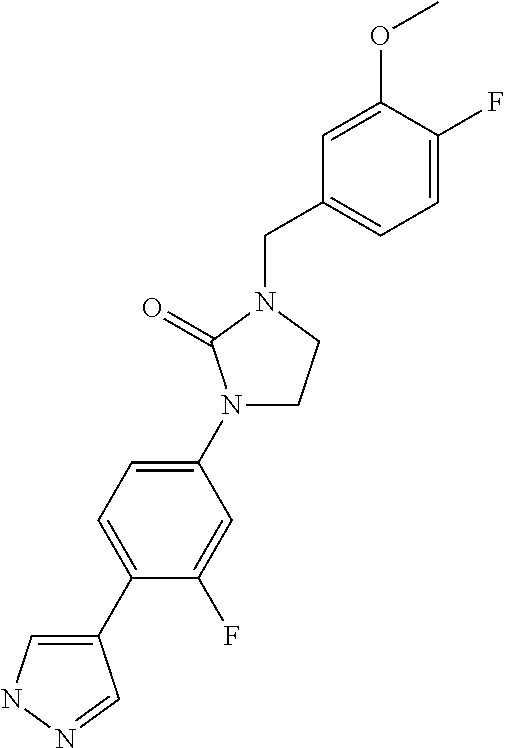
C1(C2=CC=C(N3CCN(CC4=CC=C(F)C(OC)=C4)C3=O)C=C2F)=CNN=C1
